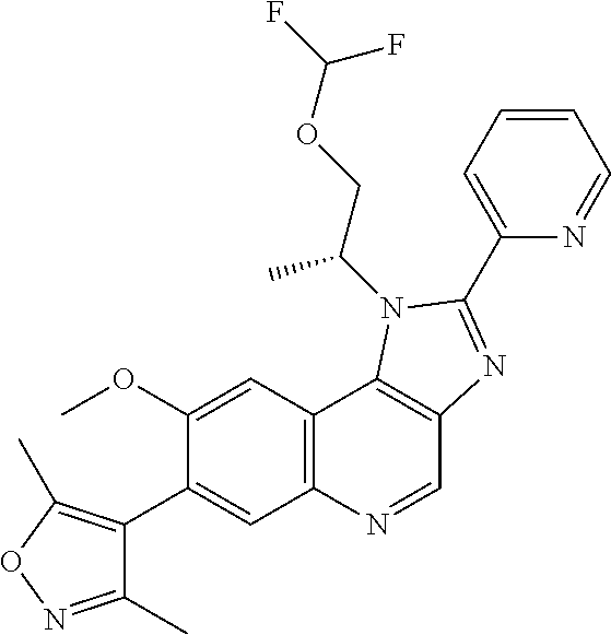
C1(OC)=CC2=C(C=C1C1=C(C)ON=C1C)N=CC1=C2N(C(COC(F)F)C)C(C2=CC=CC=N2)=N1
